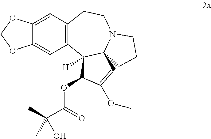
C12=CC3=C(C=C1OCO2)C1([H])C2(N(CC3)CCC2)C=C(OC)C1OC(C(C)(C)O)=O
